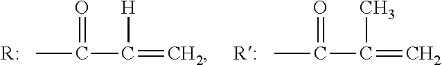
CC(=O)C(=C)[H].[R:].CC(=O)C(=C)C.[R:]
